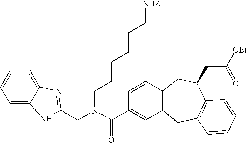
C1=CC=C2C(=C1)N=C(CN(C(C1=CC3=C(C=C1)CC(CC(=O)[OEt])C1=C(C3)C=CC=C1)=O)CCCCCC[NHZ])N2
